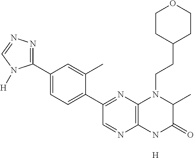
C1(C2=NN=CN2[H])=CC=C(C2=NC3=C(N=C2)NC(=O)C(C)N3CCC2CCOCC2)C(C)=C1.[H]
